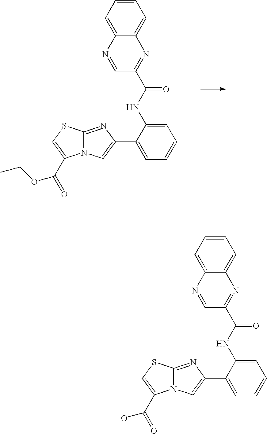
N12C(=NC(C3=CC=CC=C3NC(C3=NC4=CC=CC=C4N=C3)=O)=C1)SC=C2C(=O)OCC.N12C(=NC(C3=CC=CC=C3NC(C3=NC4=CC=CC=C4N=C3)=O)=C1)SC=C2C(=O)O
